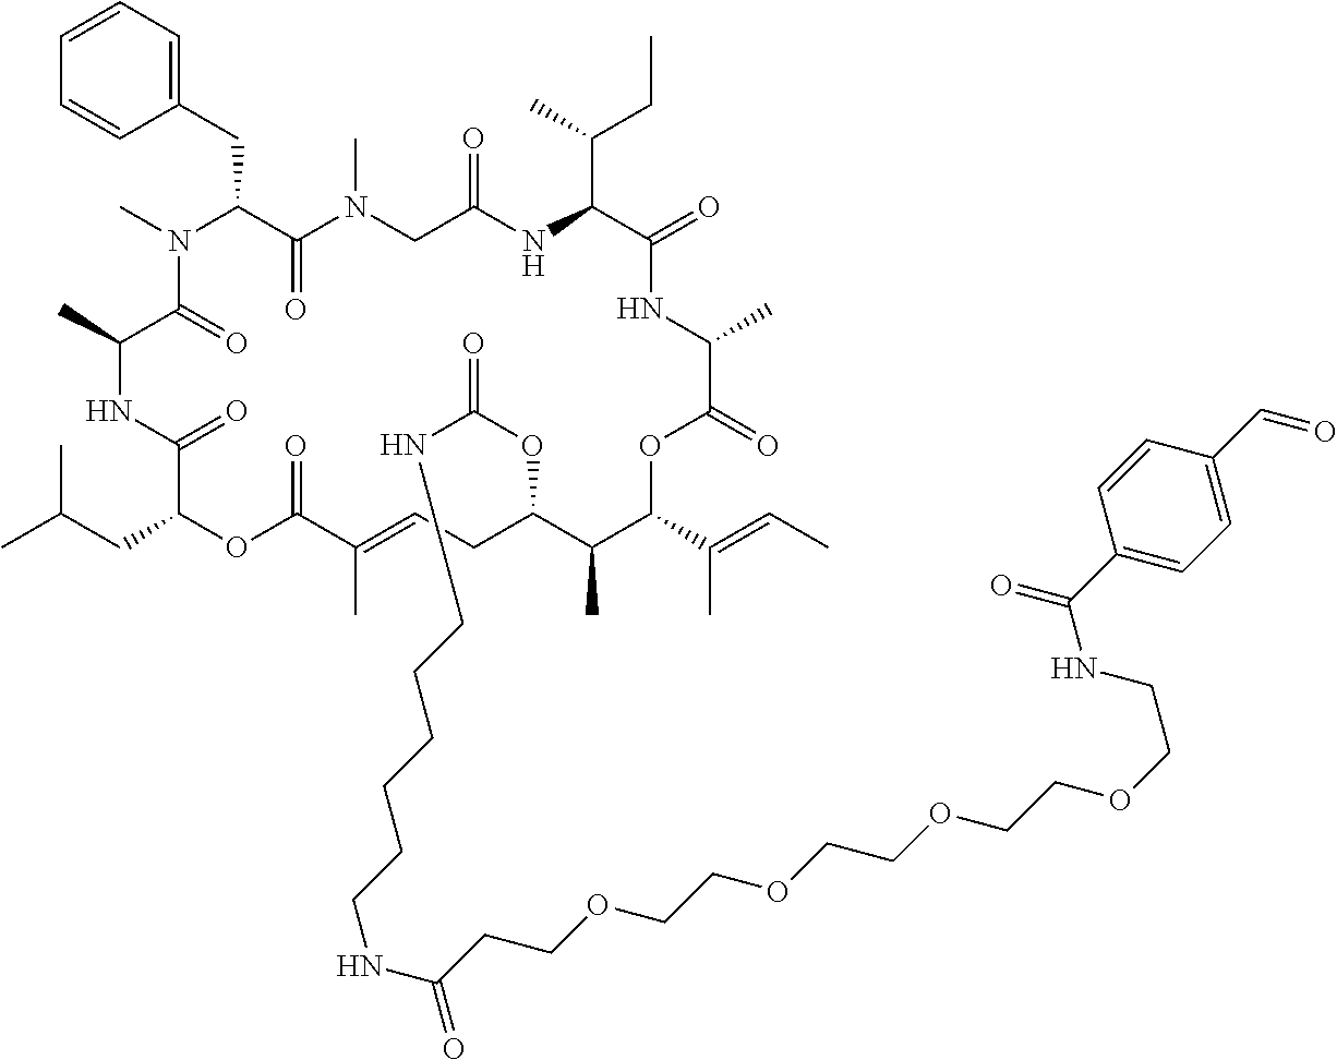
C1=CC=C(CC2C(=O)N(C)CC(=O)NC(C(C)CC)C(=O)NC(C)C(=O)OC(C(C)=CC)C(C)C(OC(=O)NCCCCCCNC(=O)CCOCCOCCOCCOCCNC(C3=CC=C(C=O)C=C3)=O)CC=C(C)C(=O)OC(CC(C)C)C(=O)NC(C)C(=O)N2C)C=C1
